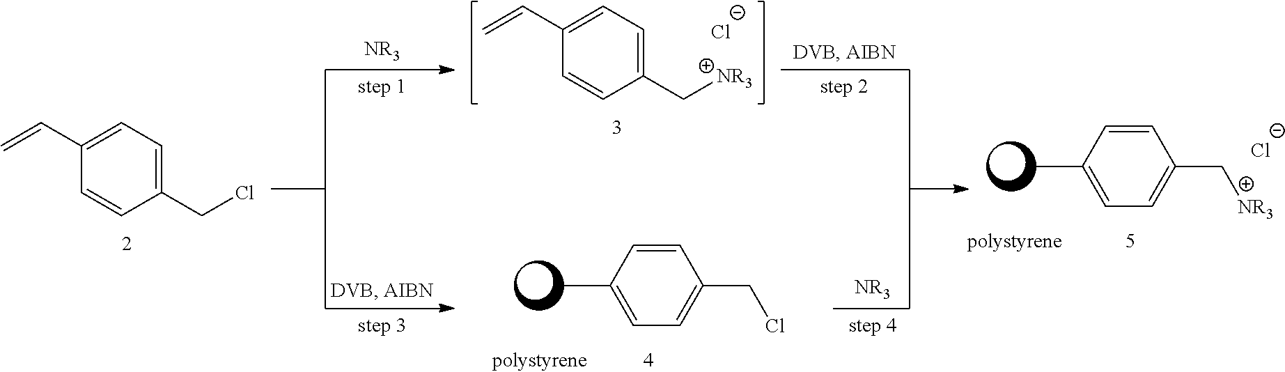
C1(CCl)=CC=C(C=C)C=C1.C1(C[NR3])=CC=C(C=C)C=C1.[Cl-].C1=CC(C)=CC=C1CCl.C1=CC(C)=CC=C1C[NR3].[Cl-]
